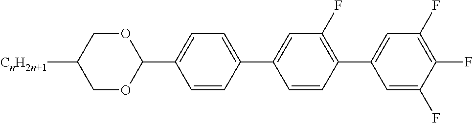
C1=CC(C2=CC(F)=C(C3=CC(F)=C(F)C(F)=C3)C=C2)=CC=C1C1OCC([CnH2n+1])CO1
